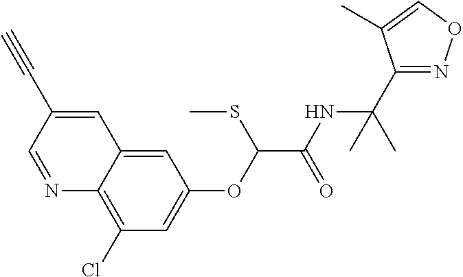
N1=CC(C#C)=CC2=CC(OC(C(NC(C)(C)C3=NOC=C3C)=O)SC)=CC(Cl)=C12
